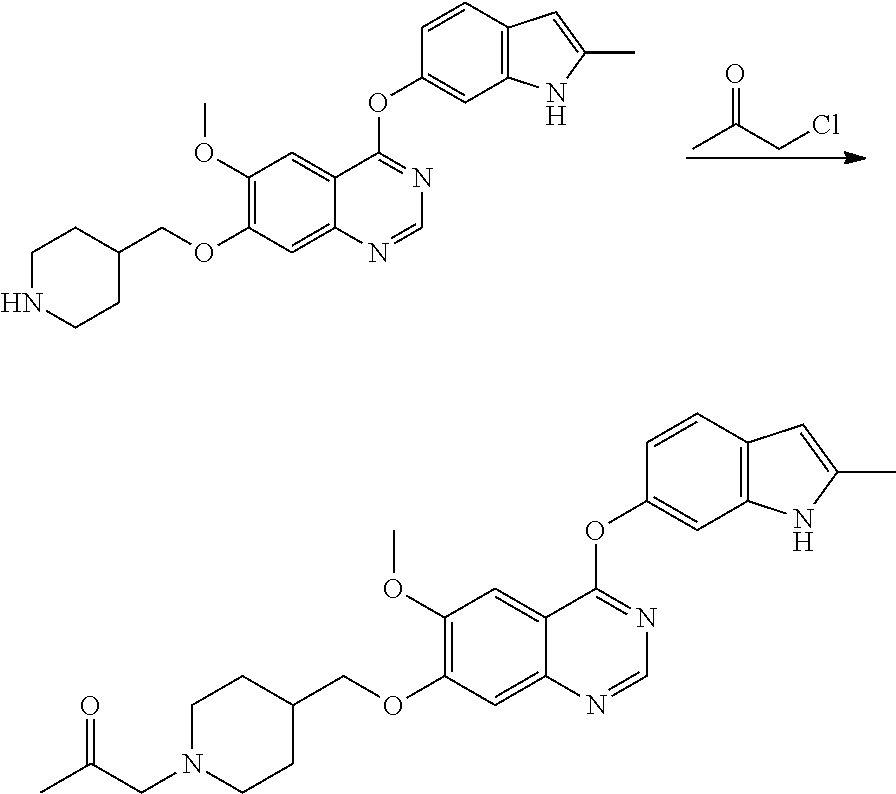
C1(OC)=C(OCC2CCNCC2)C=C2C(=C1)C(OC1=CC3=C(C=C1)C=C(C)N3)=NC=N2.CC(CCl)=O.C1(OC)=C(OCC2CCN(CC(C)=O)CC2)C=C2C(=C1)C(OC1=CC3=C(C=C1)C=C(C)N3)=NC=N2
